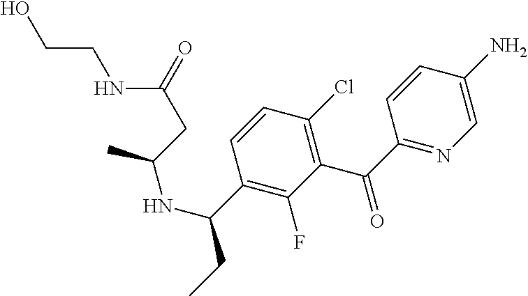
C1=C(N)C=CC(C(=O)C2=C(Cl)C=CC(C(CC)NC(C)CC(=O)NCCO)=C2F)=N1
